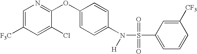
C1([F3C])=CN=C(OC2=CC=C(N([H])S(C3=CC=CC([CF3])=C3)(=O)=O)C=C2)C(Cl)=C1
